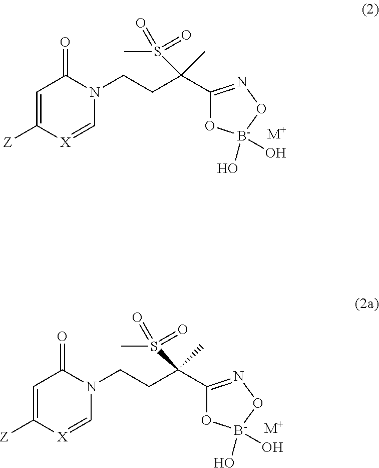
C1=C([Z])[X]=CN(CCC(C2=NO[B-](O)(O)O2)(S(C)(=O)=O)C)C1=O.[M+].C1=C([Z])[X]=CN(CCC(C2=NO[B-](O)(O)O2)(S(C)(=O)=O)C)C1=O.[M+]
